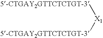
[X1]([5-CTGAY2GTTCTCTGT-3])[5-CTGAY2GTTCTCTGT-3]
